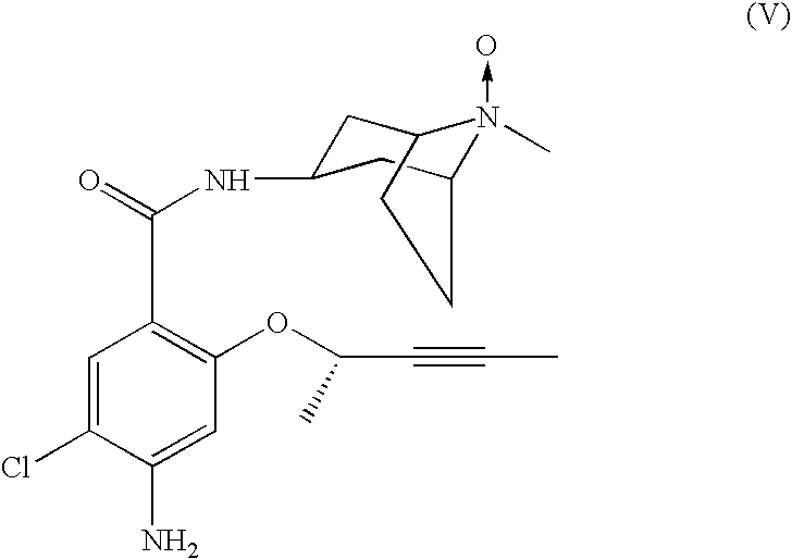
C1=C(Cl)C(N)=CC(OC(C#CC)C)=C1C(=O)NC1CC2N(C)(->O)C(C1)CC2
